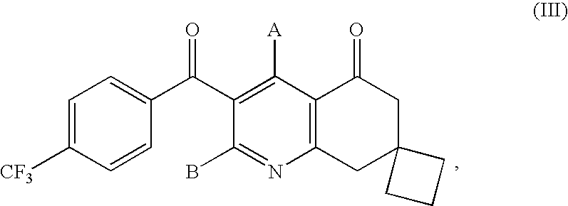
C1=C([CF3])C=CC(C(C2=C([A])C3=C(N=C2B)CC2(CC3=O)CCC2)=O)=C1
